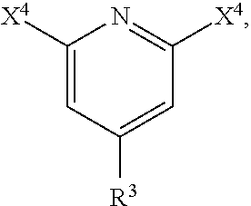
C1=C([X4])N=C([X4])C=C1[R3]
